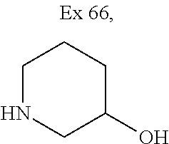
C1NCC(O)CC1
